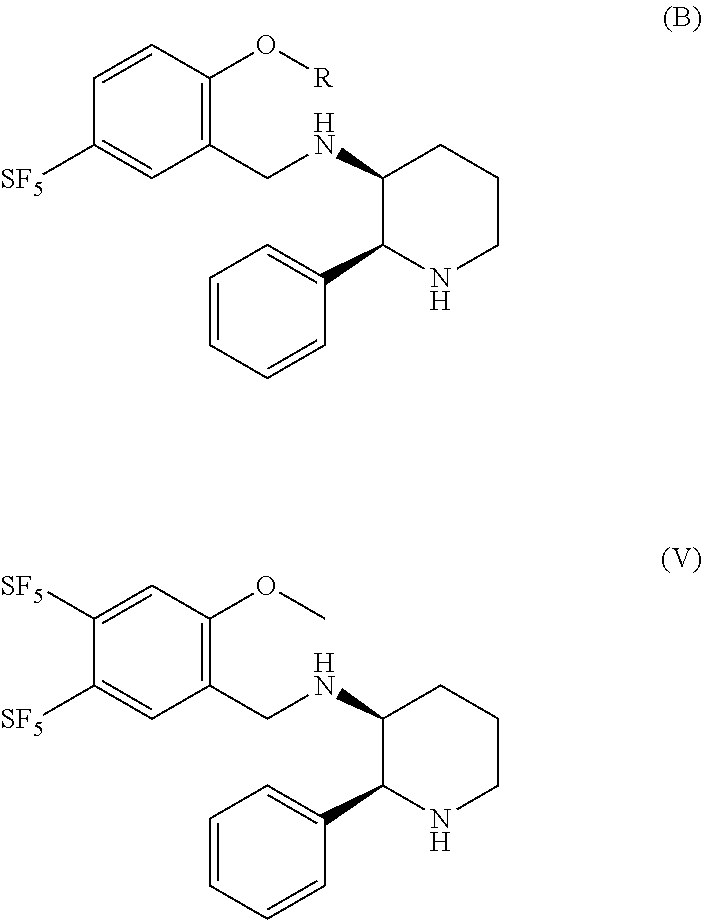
C1=CC(O[R])=C(CNC2C(C3=CC=CC=C3)NCCC2)C=C1[SF5].C1([SF5])=CC(OC)=C(CNC2C(C3=CC=CC=C3)NCCC2)C=C1[SF5]
